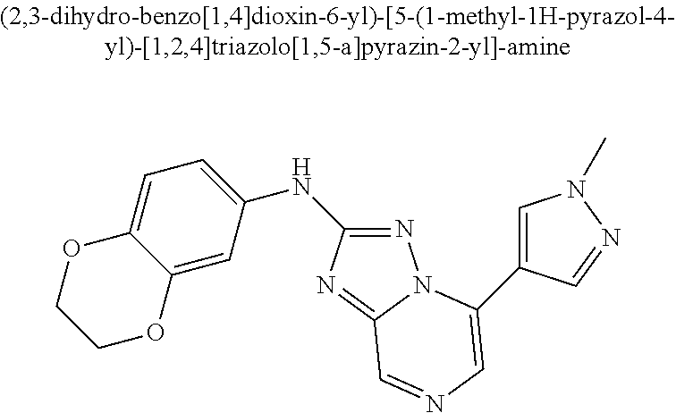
C1OC2=CC(NC3=NN4C(=N3)C=NC=C4C3=CN(C)N=C3)=CC=C2OC1
